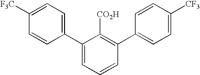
C1(C2=CC=C([F3C])C=C2)=CC=CC(C2=CC=C([CF3])C=C2)=C1[CO2H]
